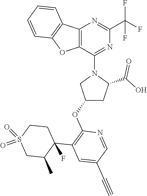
C12=C(OC3=C1C=CC=C3)C(N1CC(OC3=C(C4(F)C(C)CS(=O)(=O)CC4)C=C(C#C)C=N3)CC1C(O)=O)=NC(C(F)(F)F)=N2
